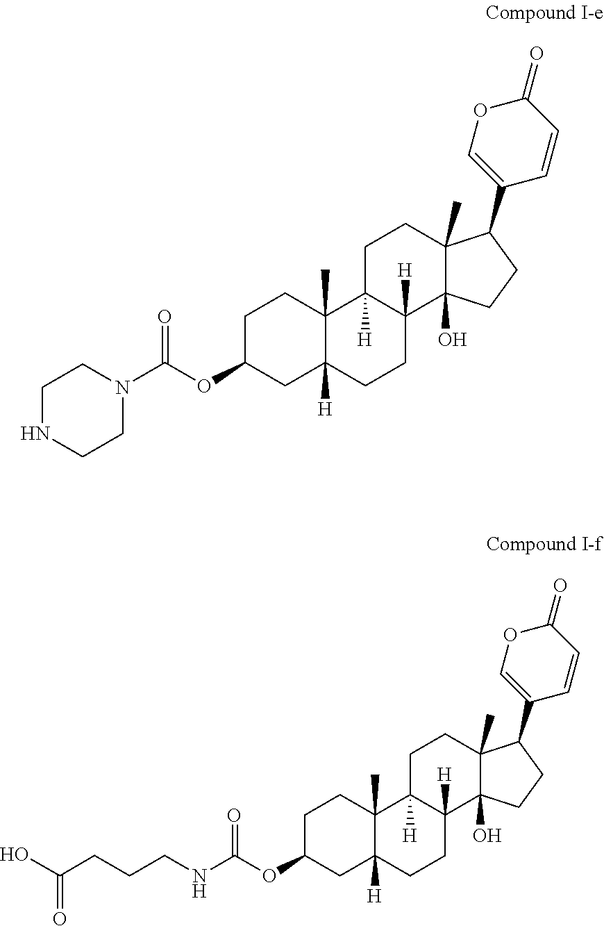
C1C(OC(=O)NCCCC(O)=O)CC2([H])C(C)(C1)C1([H])C([H])(CC2)C2(O)C(C)(CC1)C(C1=COC(=O)C=C1)CC2.C1C(OC(=O)N2CCNCC2)CC2([H])C(C)(C1)C1([H])C([H])(CC2)C2(O)C(C)(CC1)C(C1=COC(=O)C=C1)CC2
